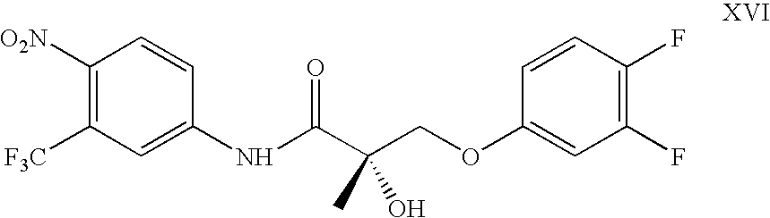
C1(NC(C(COC2=CC(F)=C(F)C=C2)(C)O)=O)=CC([F3C])=C([O2N])C=C1
